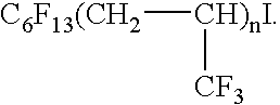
[C6F13(CH2][CH)nI][CF3]
